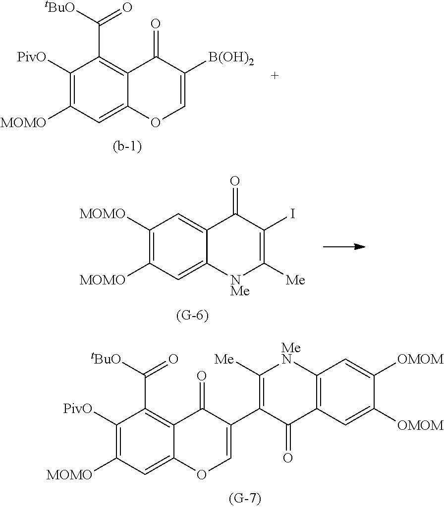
C1([PivO])=C([MOMO])C=C2C(=C1C(=O)[tBuO])C(=O)C(C1=C([Me])[MeN]C3=C(C=C([OMOM])C([OMOM])=C3)C1=O)=CO2.C1([PivO])=C([MOMO])C=C2C(=C1C(=O)[tBuO])C(=O)C([B(OH)2])=CO2.C1([MOMO])=C([MOMO])C=C2C(=C1)C(=O)C(I)=C([Me])[NMe]2
